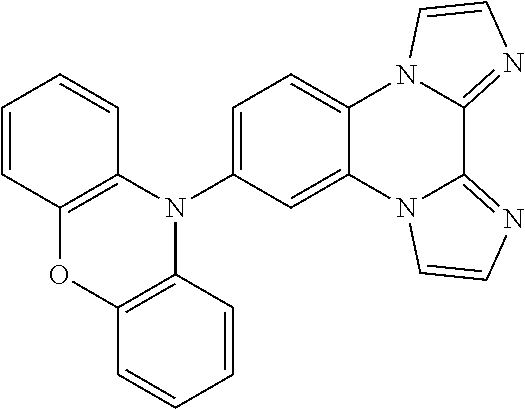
C12=C(C=CC=C1)OC1=C(N2C2=CC=C3C(=C2)N2C(=NC=C2)C2=NC=CN32)C=CC=C1
